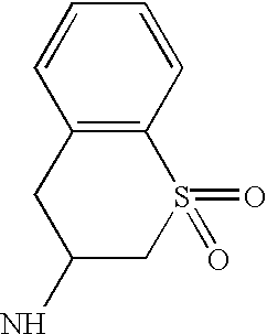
C12=C(C=CC=C1)S(=O)(=O)CC(N)C2
